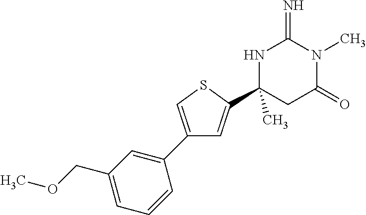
C1(C)(C2=CC(C3=CC(COC)=CC=C3)=CS2)CC(=O)N(C)C(=N)N1
